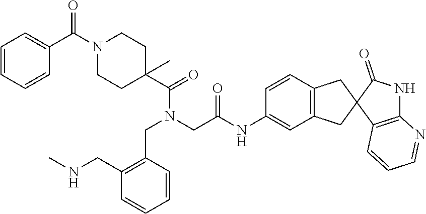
C1(CNC)=C(CN(CC(=O)NC2=CC3=C(C=C2)CC2(C3)C3=C(NC2=O)N=CC=C3)C(=O)C2(C)CCN(C(C3=CC=CC=C3)=O)CC2)C=CC=C1
